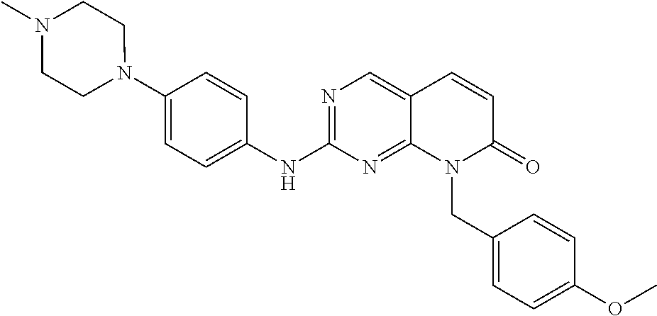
N1(C2=CC=C(NC3=NC=C4C(=N3)N(CC3=CC=C(OC)C=C3)C(=O)C=C4)C=C2)CCN(C)CC1
